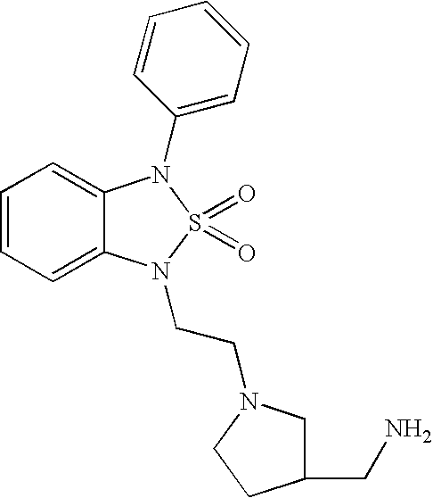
C1=CC=C2C(=C1)N(C1=CC=CC=C1)S(=O)(=O)N2CCN1CC(CN)CC1
